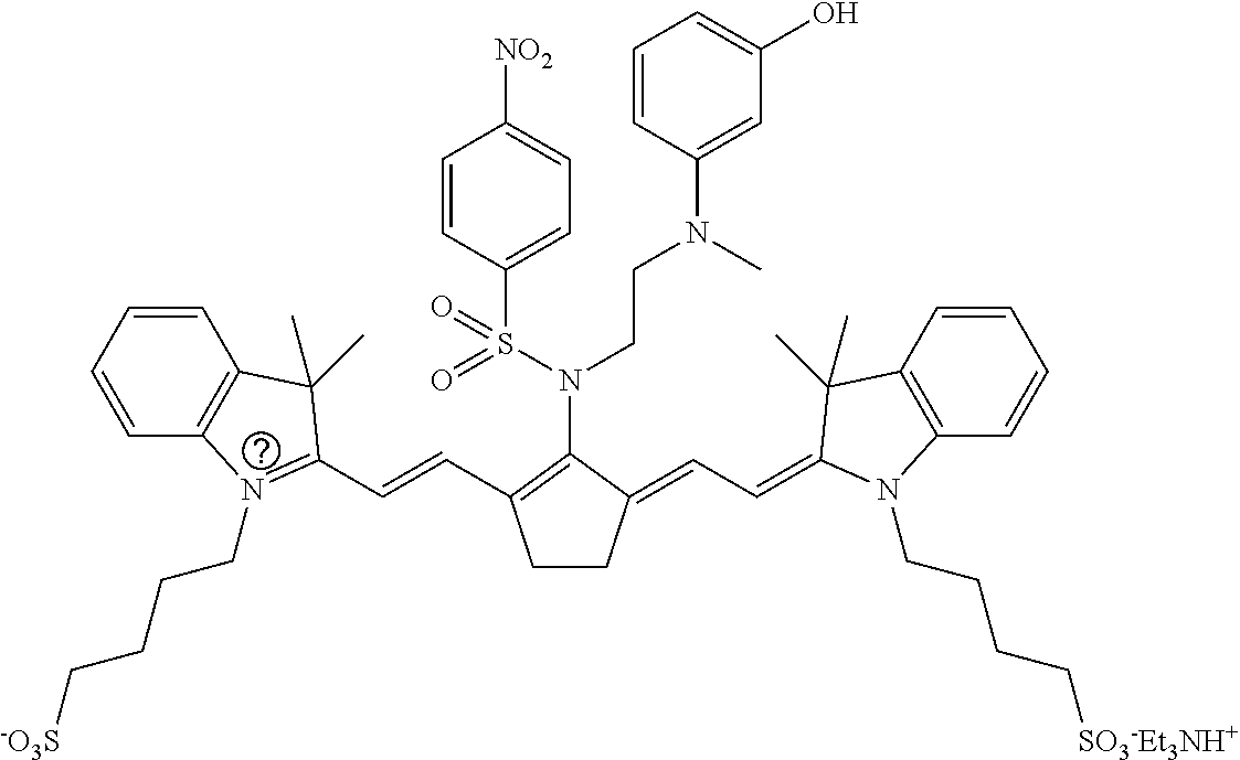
C12=C(C=CC=C1)C(C)(C)C(C=CC1=C(N(CCN(C3=CC(O)=CC=C3)C)S(C3=CC=C([NO2])C=C3)(=O)=O)C(=CC=C3N(CCCC[SO3-Et3NH+])C4=C(C=CC=C4)C3(C)C)CC1)=N2CCCC[-O3S]
